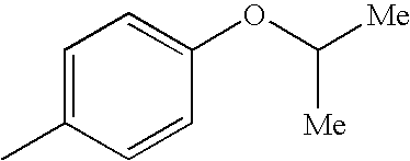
C1=C(C)C=CC(OC([Me])[Me])=C1
